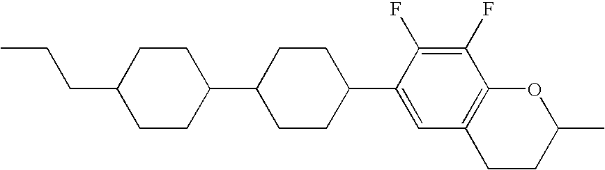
C1(F)=C(F)C2=C(C=C1C1CCC(C3CCC(CCC)CC3)CC1)CCC(C)O2
